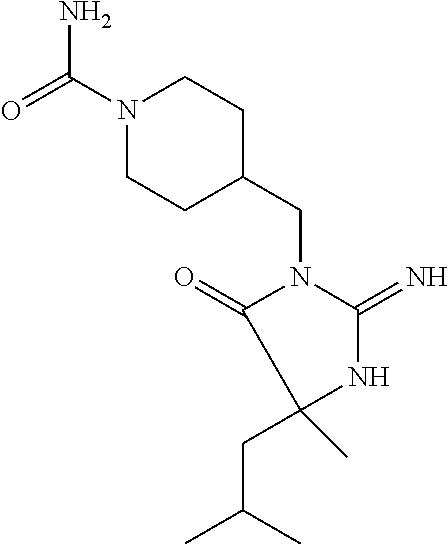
C1C(CN2C(=O)C(CC(C)C)(C)NC2=N)CCN(C(N)=O)C1
